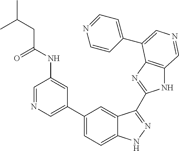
C1(C2=CN=CC(NC(CC(C)C)=O)=C2)=CC=C2C(=C1)C(C1=NC3=C(N1)C=NC=C3C1=CC=NC=C1)=NN2
